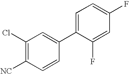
C1(Cl)=C([NC])C=CC(C2=CC=C(F)C=C2F)=C1
